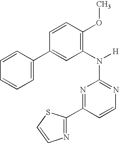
N1=C(N([H])C2=C(OC)C=CC(C3=CC=CC=C3)=C2)N=C(C2=NC=CS2)C=C1
